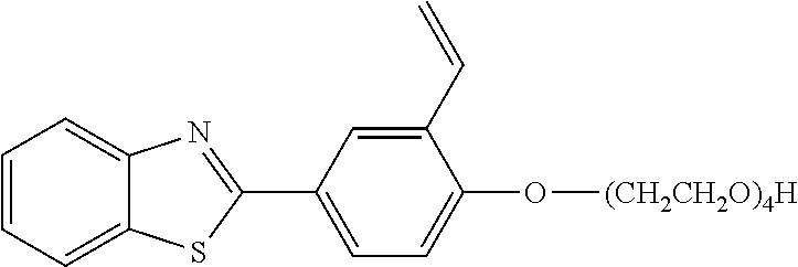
C1=CC=C2C(=C1)N=C(C1=CC=C(O[(CH2CH2O)4H])C(C=C)=C1)S2
